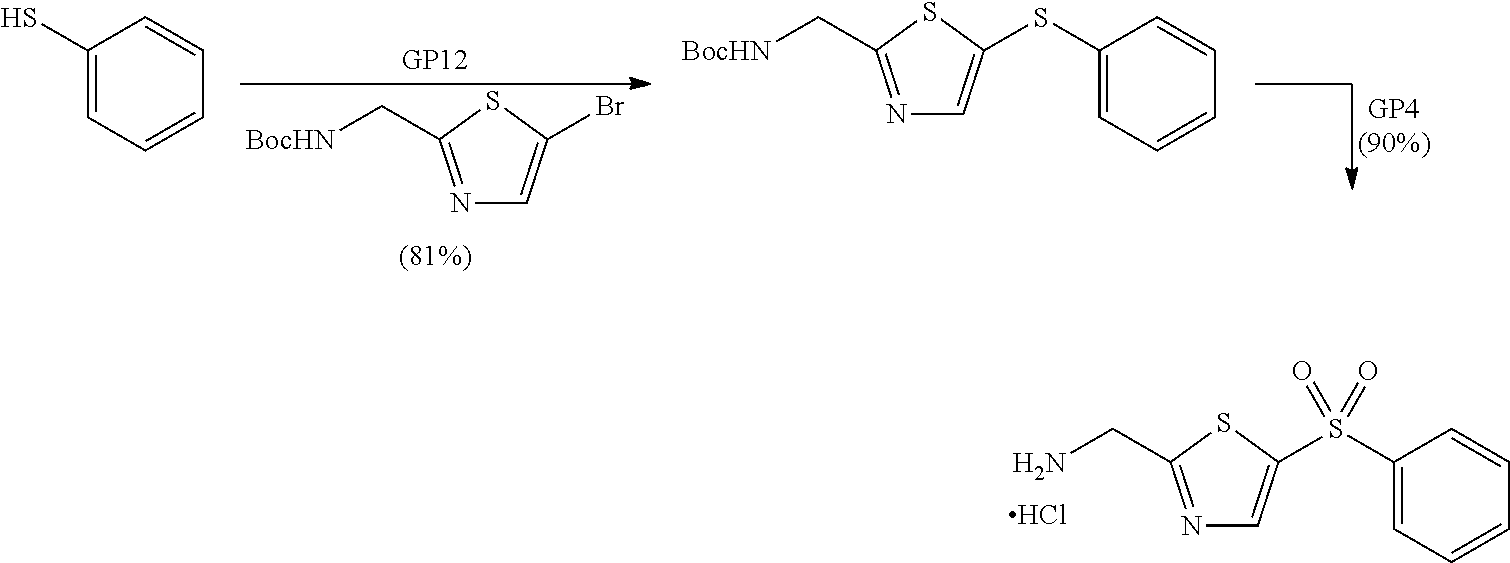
N1=C(C[BocHN])SC(Br)=C1.C1(S)=CC=CC=C1.N1=C(C[BocHN])SC(SC2=CC=CC=C2)=C1.N1=C(CN)SC(S(C2=CC=CC=C2)(=O)=O)=C1.Cl
